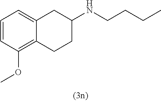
C1(NCCCC)CC2=CC=CC(OC)=C2CC1
